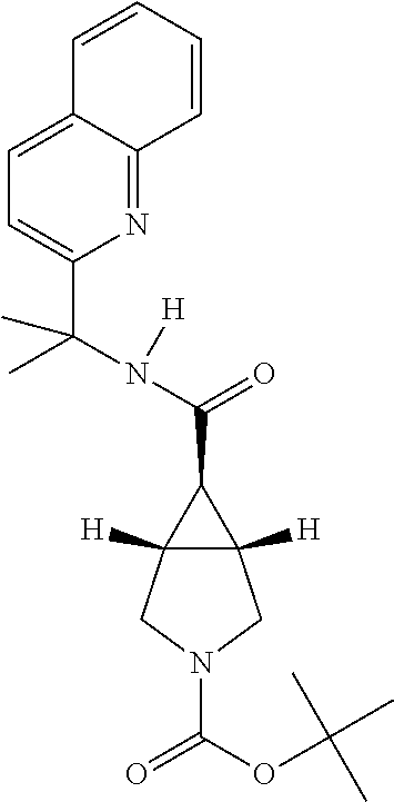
N(C(=O)C1C2([H])C1([H])CN(C(=O)OC(C)(C)C)C2)(C(C1=CC=C2C(=N1)C=CC=C2)(C)C)[H]
